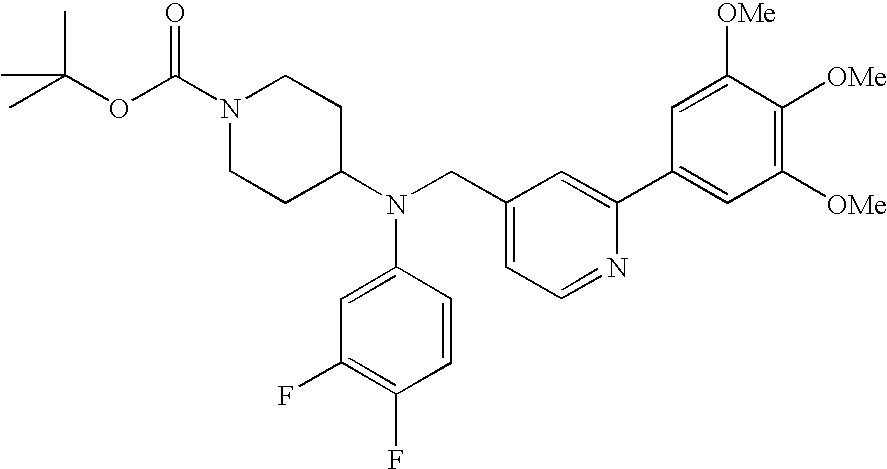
O(C(C)(C)C)C(N1CCC(N(CC2=CC=NC(C3=CC([OMe])=C([OMe])C([OMe])=C3)=C2)C2=CC(F)=C(F)C=C2)CC1)=O
